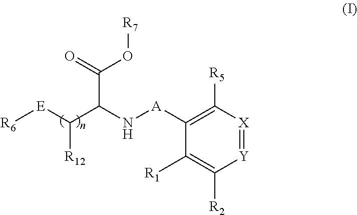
[Y]1=[X]C([R5])=C([A]NC(C([E][R6])[R12])C(=O)O[R7])C([R1])=C1[R2]
